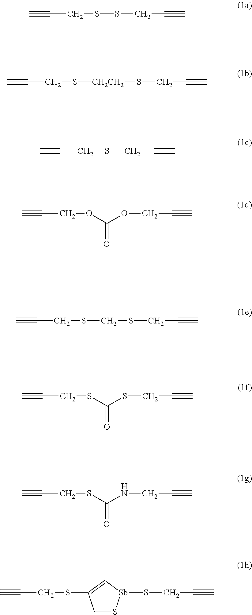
C#CCSSCC#C.C#CCS[CH2CH2]SCC#C.C#CCSCC#C.C#CCOC(OCC#C)=O.C#CCSCSCC#C.C#CCSC(SCC#C)=O.C#CCSC(NCC#C)=O.C#CCSC1=C[Sb](SCC#C)SC1
